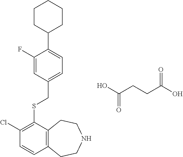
C1(Cl)=C(SCC2=CC=C(C3CCCCC3)C(F)=C2)C2=C(C=C1)CCNCC2.OC(CCC(O)=O)=O
